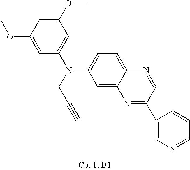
C1=C(OC)C=C(N(CC#C)C2=CC=C3C(=C2)N=C(C2=CN=CC=C2)C=N3)C=C1OC
